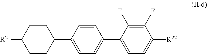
C1([R21])CCC(C2=CC=C(C3=CC=C([R22])C(F)=C3F)C=C2)CC1
